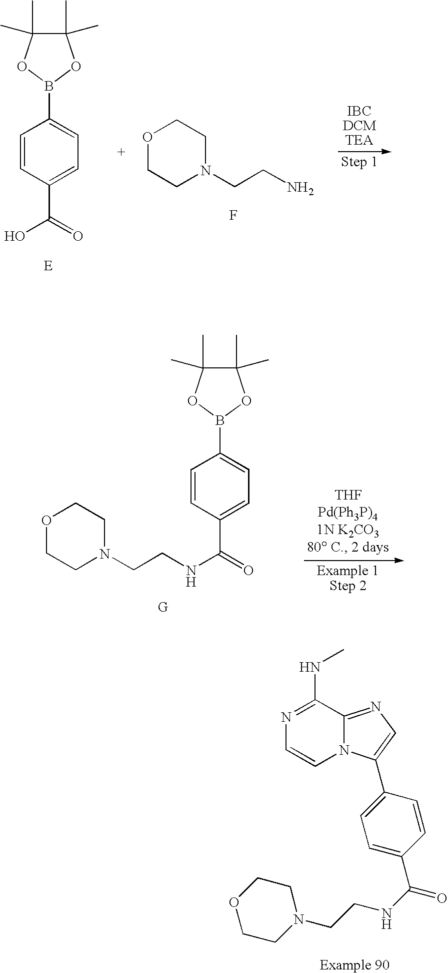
C1=CC(C(O)=O)=CC=C1B1OC(C)(C)C(C)(C)O1.O1CCN(CCN)CC1.F.O1CCN(CCNC(C2=CC=C(B3OC(C)(C)C(C)(C)O3)C=C2)=O)CC1.N1=C(NC)C2=NC=C(C3=CC=C(C(NCCN4CCOCC4)=O)C=C3)N2C=C1
